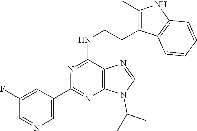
C1(C2=NC3=C(C(NCCC4=C(C)NC5=C4C=CC=C5)=N2)N=CN3C(C)C)=CN=CC(F)=C1
